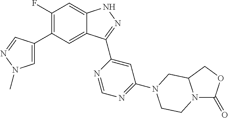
C1(F)=C(C2=CN(C)N=C2)C=C2C(=C1)NN=C2C1=CC(N2CC3N(C(=O)OC3)CC2)=NC=N1
